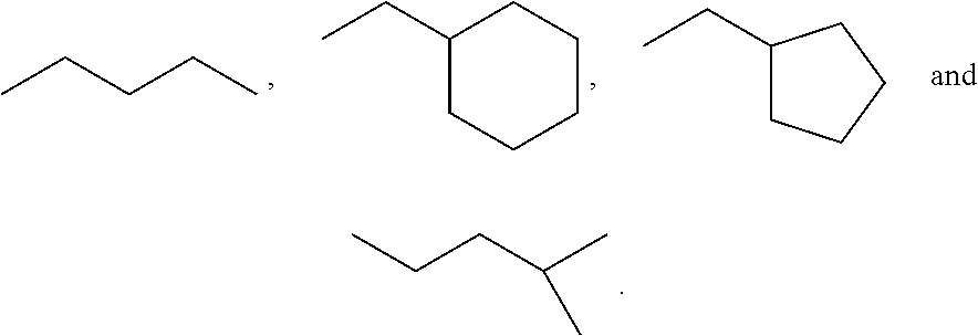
CCC1CCCCC1.CCCCC.CCC1CCCC1.CCCC(C)C
